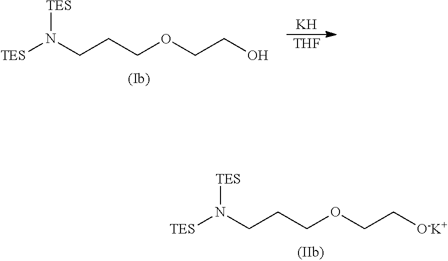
[TES]N(CCCOCC[O-K+])[TES].[TES]N(CCCOCCO)[TES].[K].[THF]
